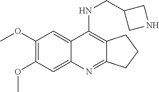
C1(OC)=C(OC)C=C2C(=C1)C(NCC1CNC1)=C1C(=N2)CCC1
